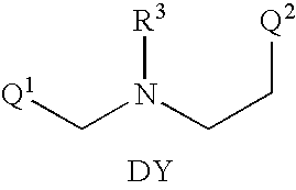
[Q1]CN(CC[Q2])[R3].[DY]
